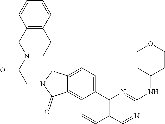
C1CC(NC2=NC(C3=CC=C4C(=C3)C(=O)N(CC(N3CC5=C(CC3)C=CC=C5)=O)C4)=C(C=C)C=N2)CCO1
